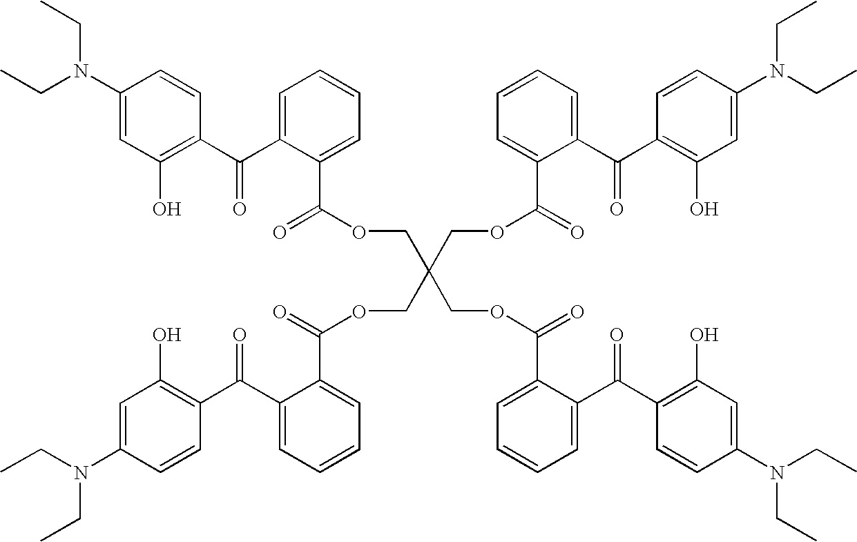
O(CC(COC(=O)C1=CC=CC=C1C(C1=C(O)C=C(N(CC)CC)C=C1)=O)(COC(=O)C1=CC=CC=C1C(C1=C(O)C=C(N(CC)CC)C=C1)=O)COC(=O)C1=CC=CC=C1C(C1=C(O)C=C(N(CC)CC)C=C1)=O)C(=O)C1=CC=CC=C1C(C1=C(O)C=C(N(CC)CC)C=C1)=O
